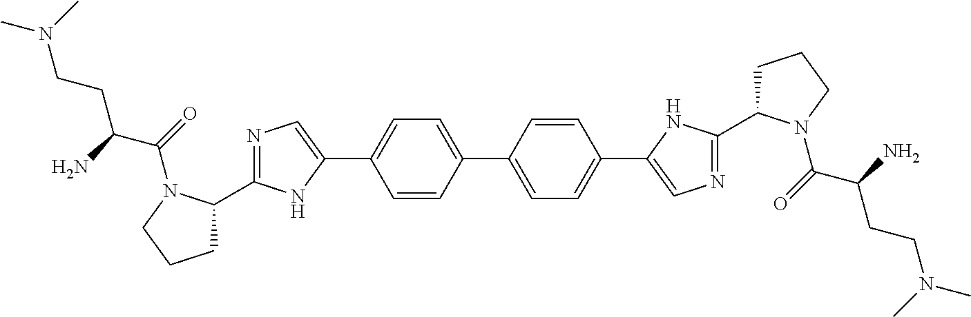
N1=C(C2CCCN2C(=O)C(CCN(C)C)N)NC(C2=CC=C(C3=CC=C(C4=CN=C(C5CCCN5C(=O)C(CCN(C)C)N)N4)C=C3)C=C2)=C1
